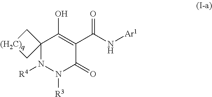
C12(N([R4])N([R3])C(=O)C(C(N[Ar1])=O)=C1O)C[(H2C)q]C2
